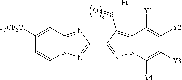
N12C(=NC(C3=NN4C(=C3S([Et])=O)C([Y1])=C([Y2])C([Y3])=C4[Y4])=N1)C=C([F3CF2C])C=C2
